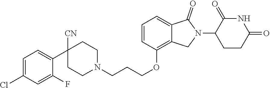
N1C(=O)C(N2C(=O)C3=CC=CC(OCCCN4CCC(C5=CC=C(Cl)C=C5F)([CN])CC4)=C3C2)CCC1=O
